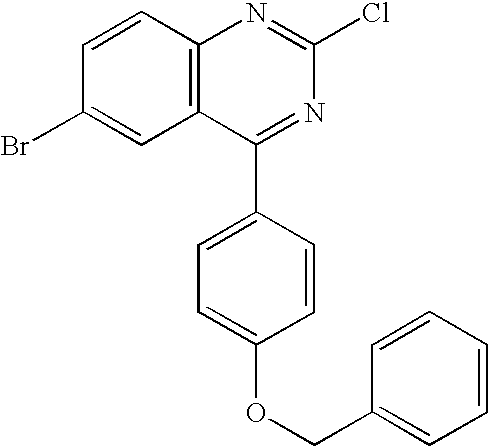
C12=C(C=CC(Br)=C1)N=C(Cl)N=C2C1=CC=C(OCC2=CC=CC=C2)C=C1
